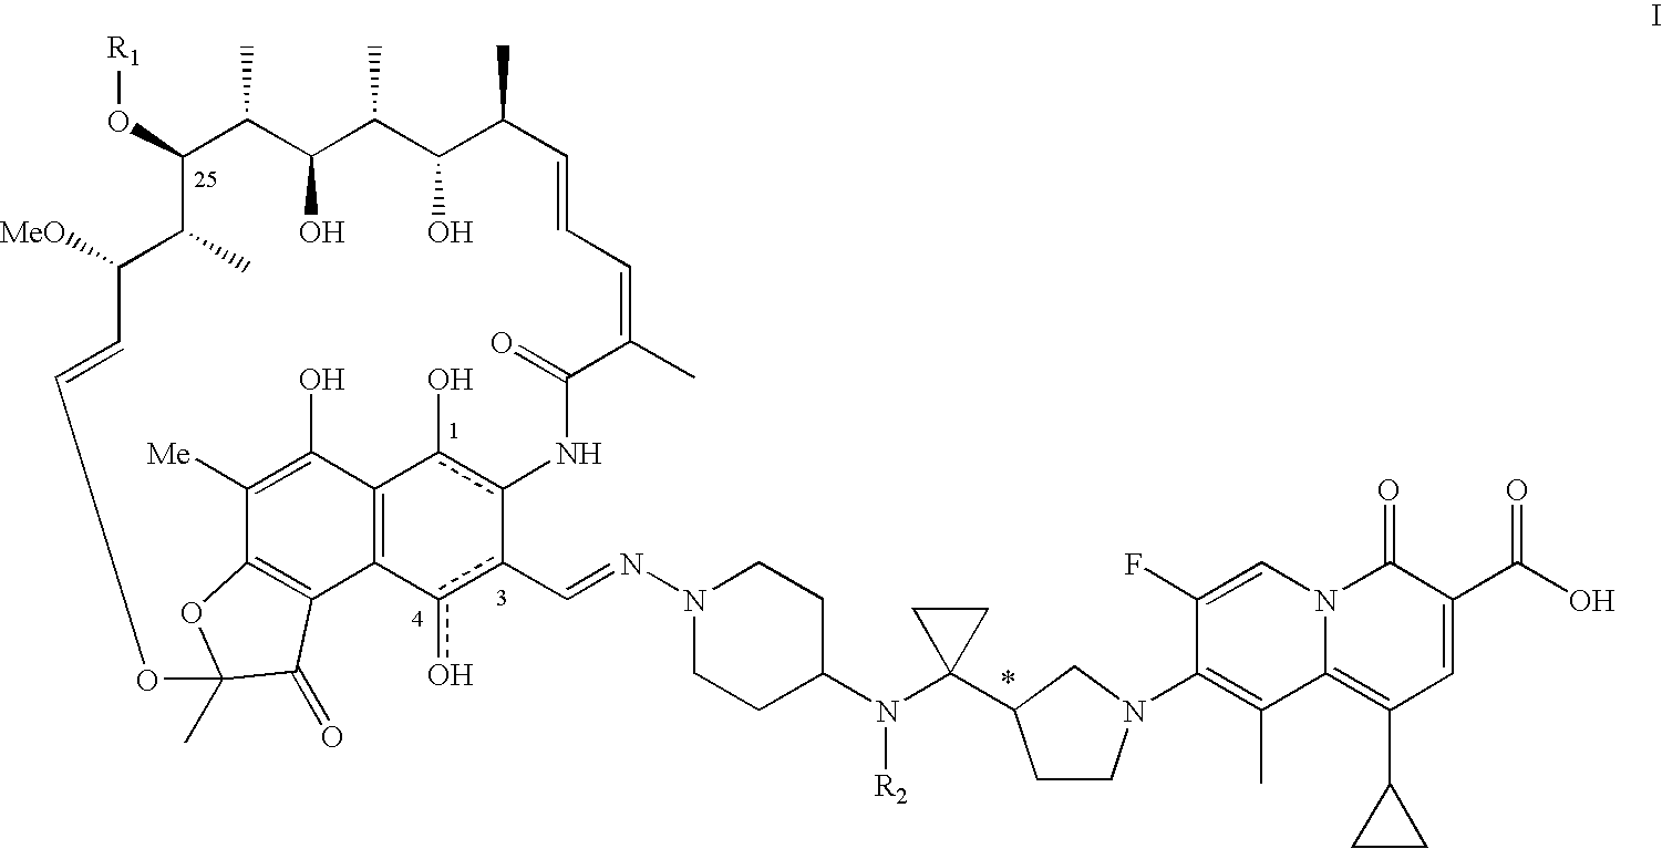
C1(O[R1])C(C)C(O)C(C)C(O)C(C)C=CC=C(C)C(=O)Nc2c(O)C3=C(c(o)c-2C=NN2CCC(N(C4(C5CCN(C6=C(C)C7=C(C8CC8)C=C(C(=O)O)C(=O)N7C=C6F)C5)CC4)[R2])CC2)C2=C(C([Me])=C3O)OC(C)(C2=O)OC=CC([MeO])C1C
